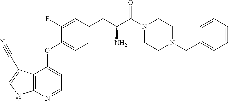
C12=C(N=CC=C1OC1=CC=C(CC(C(=O)N3CCN(CC4=CC=CC=C4)CC3)N)C=C1F)NC=C2C#N
